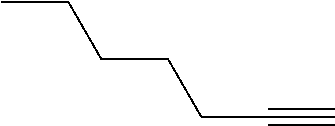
C(C#C)CCCC
